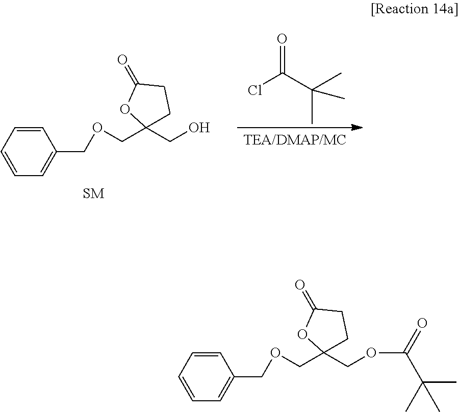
ClC(C(C)(C)C)=O.C1=CC=CC(COCC2(CO)CCC(=O)O2)=C1.C1=CC=CC(COCC2(COC(C(C)(C)C)=O)CCC(=O)O2)=C1
